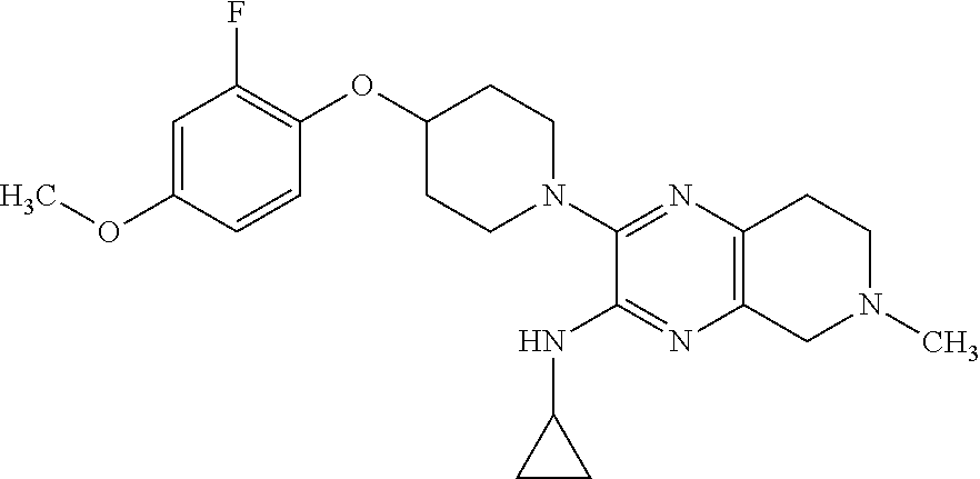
C1=C(OC)C=CC(OC2CCN(C3=NC4=C(N=C3NC3CC3)CN(C)CC4)CC2)=C1F
